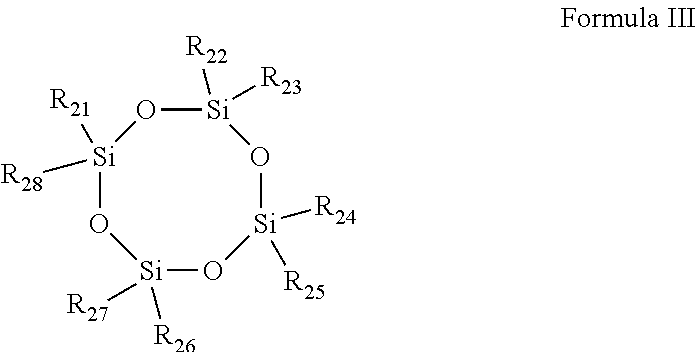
[Si]1([R21])([R28])O[Si]([R27])([R26])O[Si]([R24])([R25])O[Si]([R22])([R23])O1
